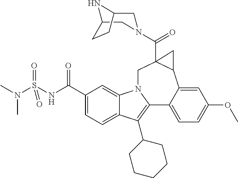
C1(C(NS(N(C)C)(=O)=O)=O)=CC=C2C(=C1)N1C(=C2C2CCCCC2)C2=CC=C(OC)C=C2C2C(C(=O)N3CC4NC(C3)CC4)(C1)C2
